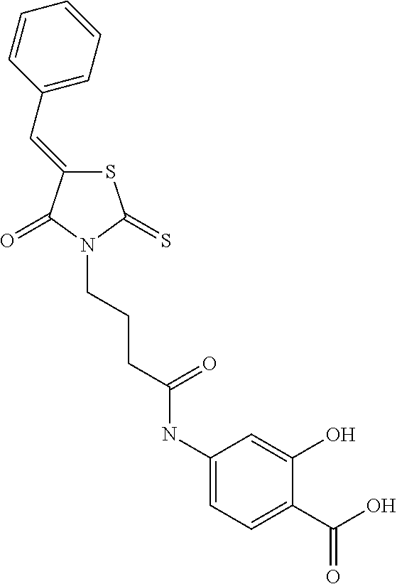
S1C(=CC2=CC=CC=C2)C(=O)N(CCCC(NC2=CC=C(C(O)=O)C(O)=C2)=O)C1=S
